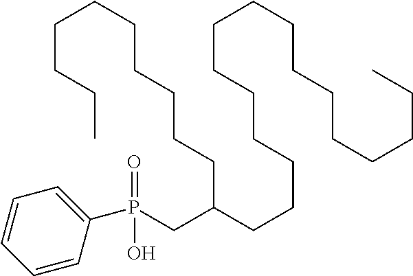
C1=C(P(=O)(O)CC(CCCCCCCCCCCCCCCC)CCCCCCCCCC)C=CC=C1
